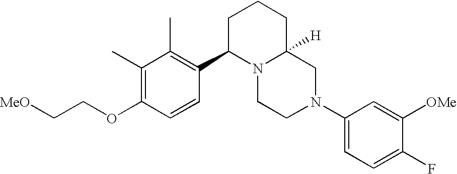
C1(C)=C(OCC[MeO])C=CC(C2N3C([H])(CCC2)CN(C2=CC=C(F)C([OMe])=C2)CC3)=C1C
